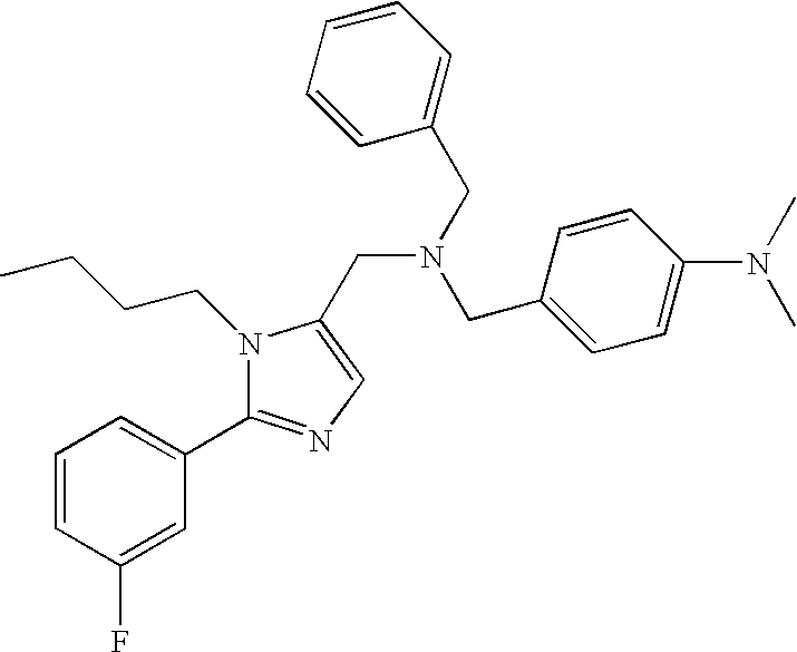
C1=CC(F)=CC(C2=NC=C(CN(CC3=CC=CC=C3)CC3=CC=C(N(C)C)C=C3)N2CCCC)=C1
